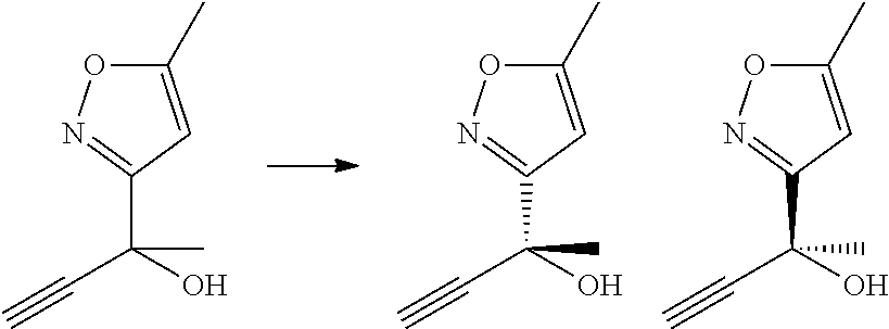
C1(C)=CC(C(O)(C)C#C)=NO1.C1(C)=CC(C(O)(C)C#C)=NO1.C1(C)=CC(C(O)(C)C#C)=NO1
